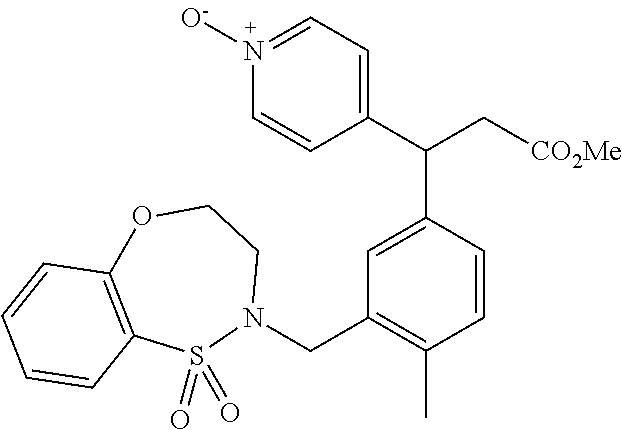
N1([O-])=CC=C(C(C[CO2Me])C2=CC(CN3CCOC4=C(S3(=O)=O)C=CC=C4)=C(C)C=C2)C=C1
